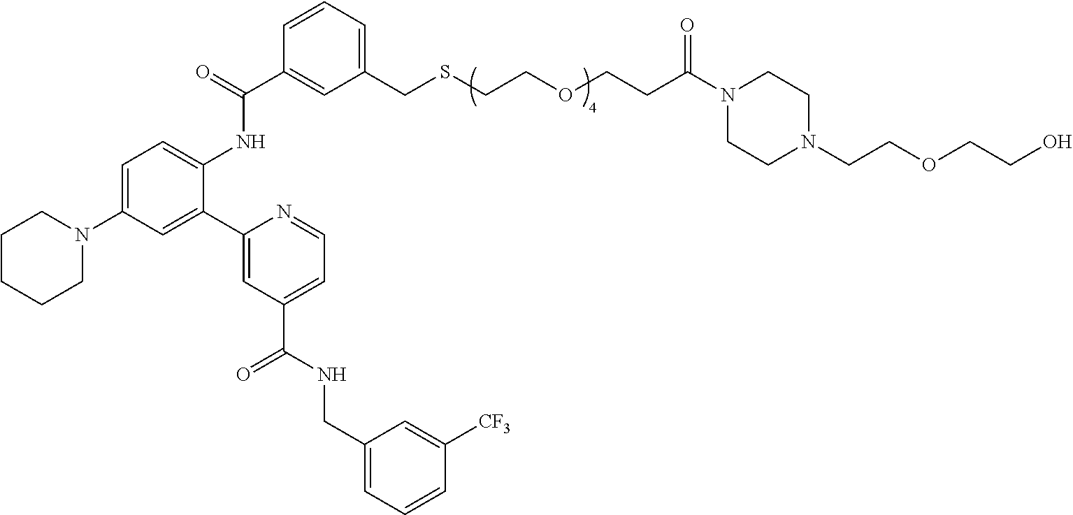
C1CCCN(C2=CC=C(NC(C3=CC(CSCCOCCC(N4CCN(CCOCCO)CC4)=O)=CC=C3)=O)C(C3=CC(C(NCC4=CC=CC([CF3])=C4)=O)=CC=N3)=C2)C1
